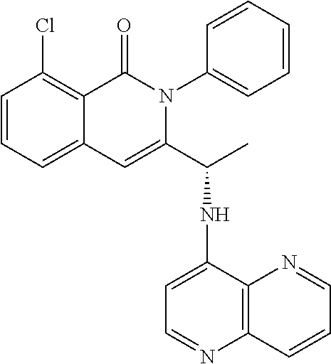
C12=CC=CC(Cl)=C1C(=O)N(C1=CC=CC=C1)C(C(NC1=CC=NC3=C1N=CC=C3)C)=C2
